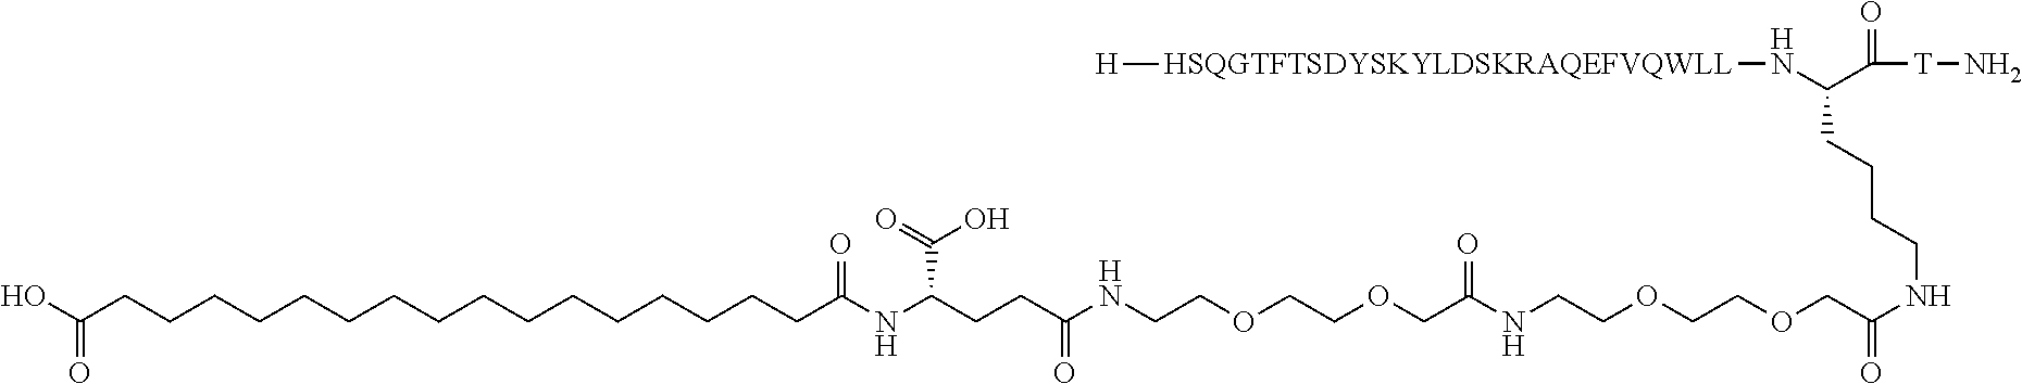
OC(CCCCCCCCCCCCCCCCC(NC(CCC(NCCOCCOCC(NCCOCCOCC(NCCCCC(N[HSQGTFTSDYSKYLDSKRAQEFVQWLL][H])C(=O)[T]N)=O)=O)=O)C(O)=O)=O)=O
